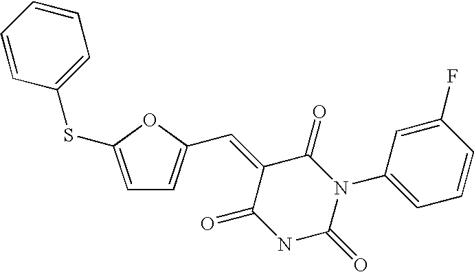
C1=C(SC2=CC=CC=C2)OC(C=C2C(=O)N(C3=CC=CC(F)=C3)C(=O)NC2=O)=C1
